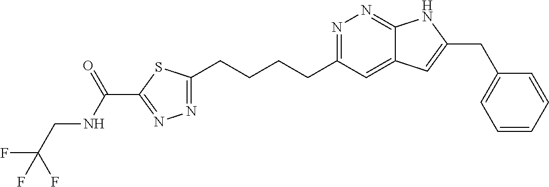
N1=C(CCCCC2=NN=C(C(NCC(F)(F)F)=O)S2)C=C2C(=N1)NC(CC1=CC=CC=C1)=C2
